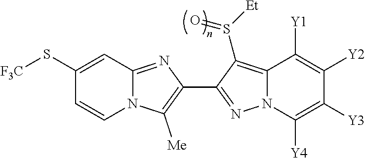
N12C(=NC(C3=NN4C(=C3S([Et])=O)C([Y1])=C([Y2])C([Y3])=C4[Y4])=C1[Me])C=C(S[F3C])C=C2
